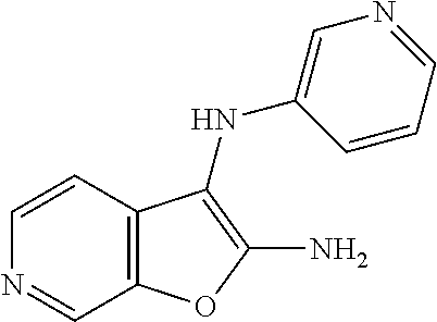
C1=CC2=C(C=N1)OC(N)=C2NC1=CN=CC=C1
